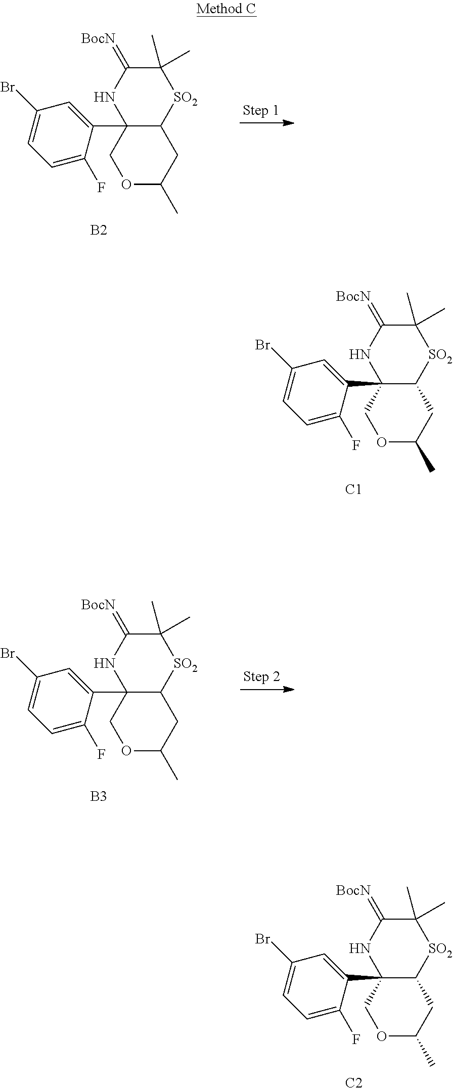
C1(C)(C)C(=[BocN])NC2(C3=CC(Br)=CC=C3F)C([SO2]1)CC(C)OC2.[B2].C1(C)(C)C(=[BocN])NC2(C3=CC(Br)=CC=C3F)C([SO2]1)CC(C)OC2.[C1].C1(C)(C)C(=[BocN])NC2(C3=CC(Br)=CC=C3F)C([SO2]1)CC(C)OC2.[B3].C1(C)(C)C(=[BocN])NC2(C3=CC(Br)=CC=C3F)C([SO2]1)CC(C)OC2.[C2]
